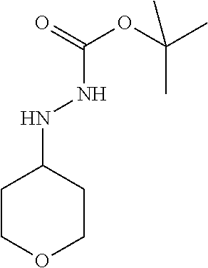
C1COCCC1NNC(OC(C)(C)C)=O
